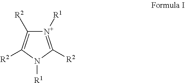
[N+]1([R1])=C([R2])N([R1])C([R2])=C1[R2]
